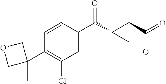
C1(Cl)=C(C2(C)COC2)C=CC(C(=O)C2C(C(O)=O)C2)=C1
